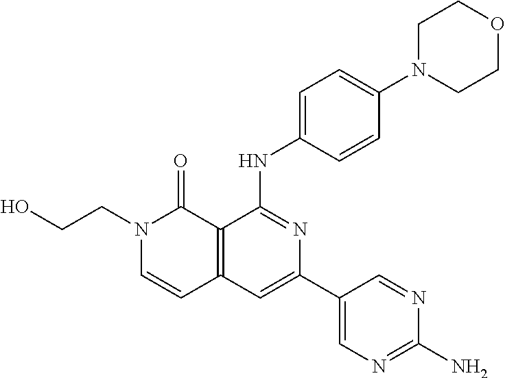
C1=C(N2CCOCC2)C=CC(NC2=NC(C3=CN=C(N)N=C3)=CC3=C2C(=O)N(CCO)C=C3)=C1
